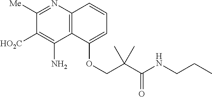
C1([Me])=NC2=C(C(N)=C1[HO2C])C(OCC(C(NCCC)=O)(C)C)=CC=C2
